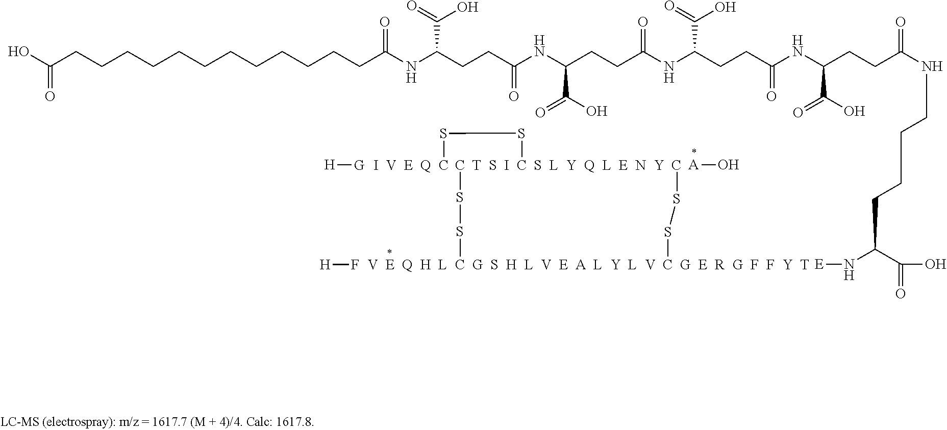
[H]F.[H][G].[A]O.[V  E  Q  H  L  C  G  S  H  L  V  E  A  L  Y  L  V  C  G  E  R  G  F  F  Y  T](SSC)SS[T  S  I  C  S  L  Y  Q  L  E  N  Y  C]SS[I  V  E  Q  C].C(CCCCCCCCCCC(NC(CCC(NC(CCC(NC(CCC(=O)NC(CCC(NCCCCC(N[E])C(=O)O)=O)C(O)=O)C(=O)O)=O)C(O)=O)=O)C(=O)O)=O)CC(O)=O
